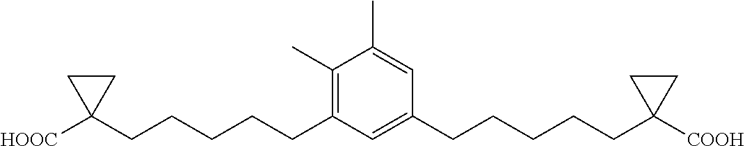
C1(C)=C(CCCCCC2([HOOC])CC2)C=C(CCCCCC2([COOH])CC2)C=C1C
